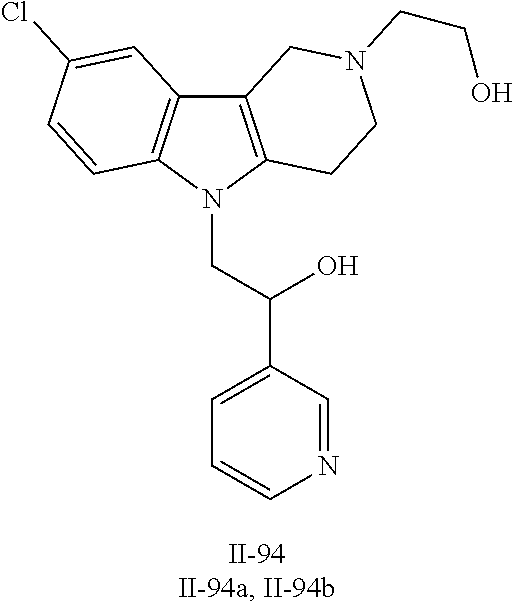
C12=C(N(CC(O)C3=CC=CN=C3)C3=C1C=C(Cl)C=C3)CCN(CCO)C2
